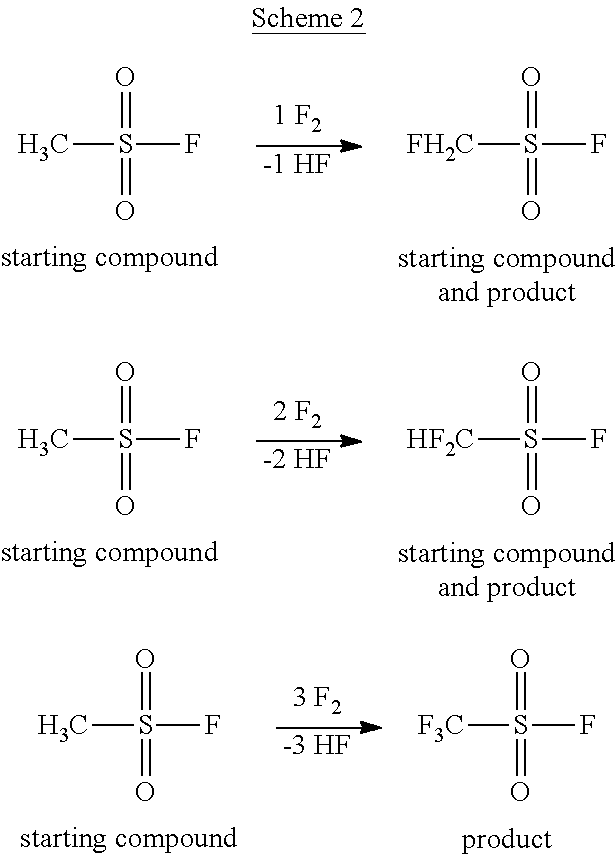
[-1 HF].CS(F)(=O)=O.[FH2C]S(F)(=O)=O.CS(F)(=O)=O.[HF2C]S(F)(=O)=O.[-2 HF].CS(F)(=O)=O.[-3 HF].[F3C]S(F)(=O)=O
